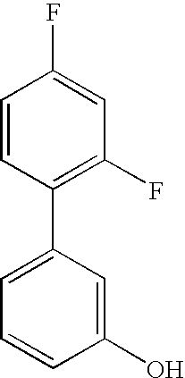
C1(C2=CC=CC(O)=C2)=C(F)C=C(F)C=C1
